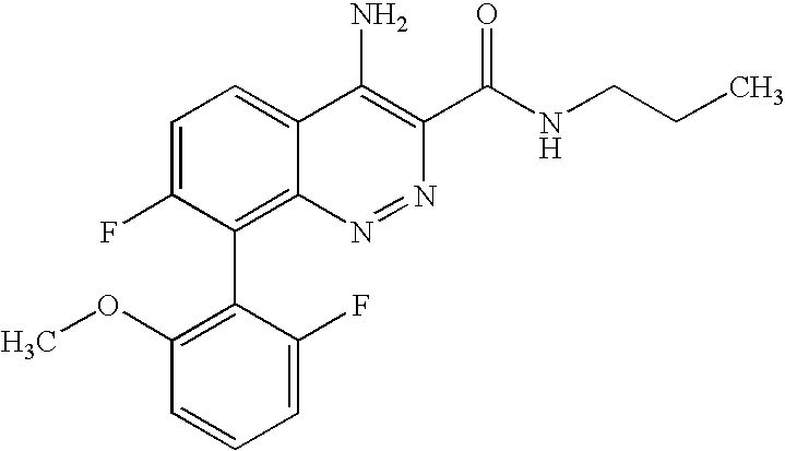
C1=C(F)C(C2=C(OC)C=CC=C2F)=C2C(=C1)C(N)=C(C(NCCC)=O)N=N2
